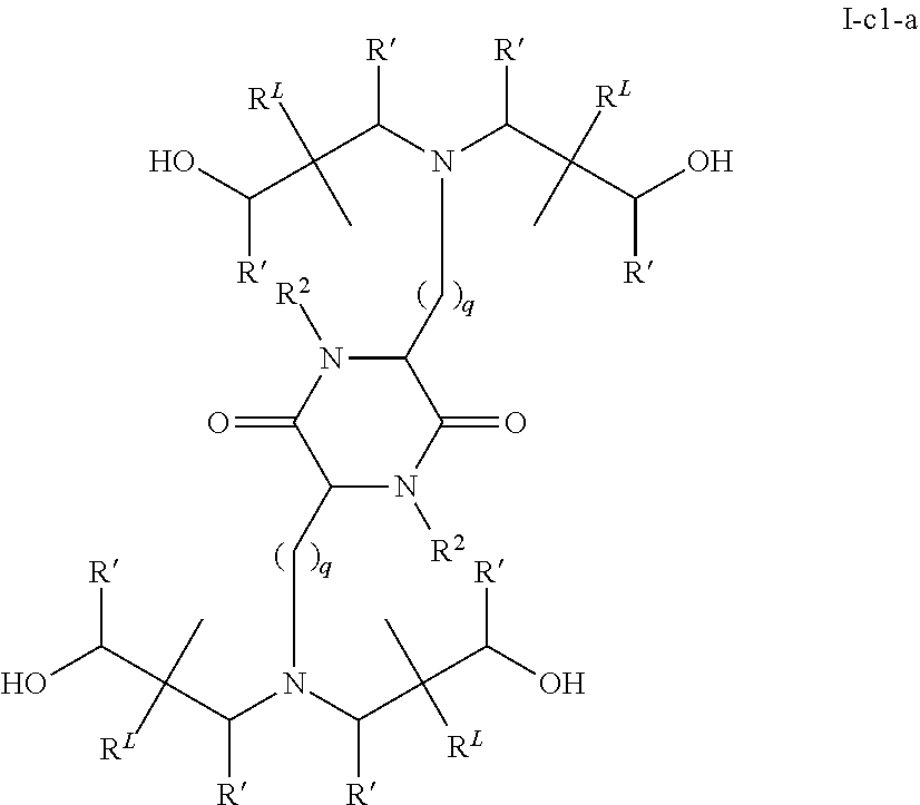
C1(CN(C([R])C(C(O)[R])(C)[RL])C([R])C(C(O)[R])(C)[RL])N([R2])C(=O)C(CN(C([R])C(C(O)[R])([RL])C)C([R])C(C(O)[R])([RL])C)N([R2])C1=O
